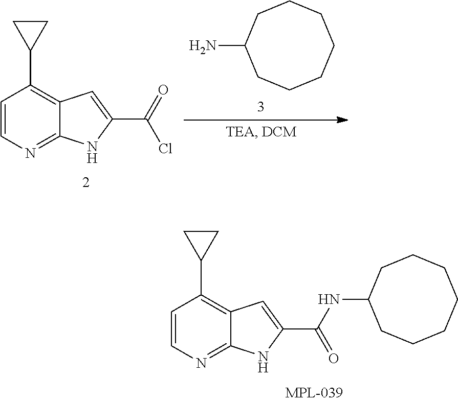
C1=CN=C2C(=C1C1CC1)C=C(C(=O)Cl)N2.C1(N)CCCCCCC1.C1=CN=C2C(=C1C1CC1)C=C(C(NC1CCCCCCC1)=O)N2
